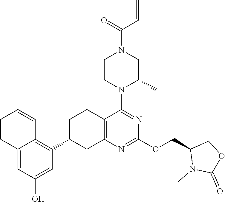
C1(COC2=NC3=C(C(N4CCN(C(C=C)=O)CC4C)=N2)CCC(C2=C4C=CC=CC4=CC(O)=C2)C3)N(C)C(=O)OC1
